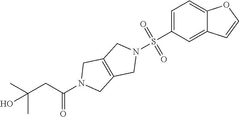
C(C(N1CC2=C(C1)CN(S(C1=CC=C3C(=C1)C=CO3)(=O)=O)C2)=O)C(C)(C)O
